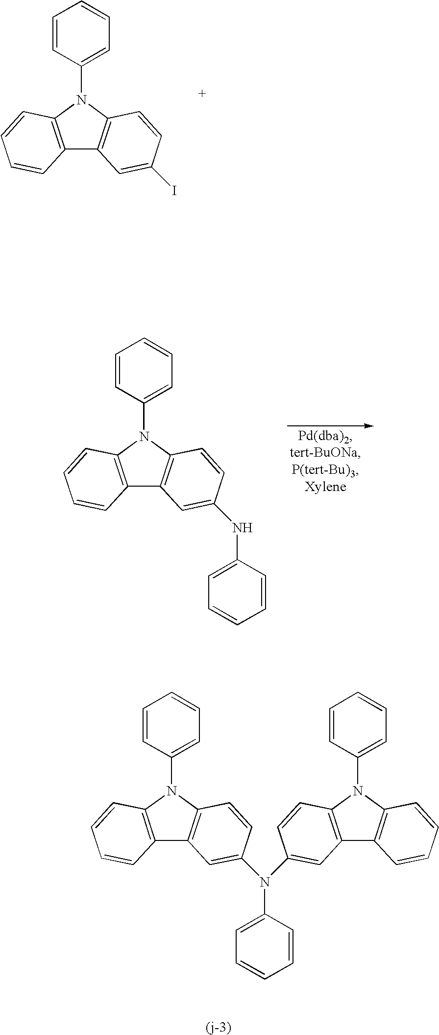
C12=C(N(C3=CC=CC=C3)C3=C1C=C(NC1=CC=CC=C1)C=C3)C=CC=C2.C12=C(N(C3=CC=CC=C3)C3=C1C=C(N(C1=CC4=C(N(C5=CC=CC=C5)C5=C4C=CC=C5)C=C1)C1=CC=CC=C1)C=C3)C=CC=C2.C12=C(N(C3=CC=CC=C3)C3=C1C=C(I)C=C3)C=CC=C2
